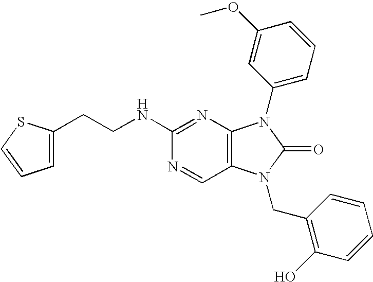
N1=CC2=C(N=C1NCCC1=CC=CS1)N(C1=CC=CC(OC)=C1)C(=O)N2CC1=C(O)C=CC=C1
